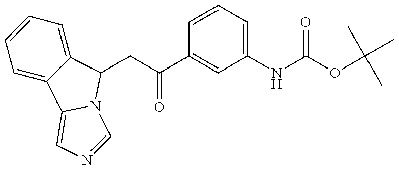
C1=C2C(=CC=C1)C(CC(C1=CC(NC(OC(C)(C)C)=O)=CC=C1)=O)N1C2=CN=C1
